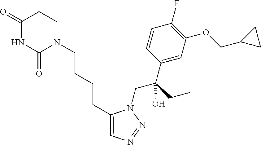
C1(=O)NC(=O)N(CCCCC2=CN=NN2CC(C2=CC(OCC3CC3)=C(F)C=C2)(CC)O)CC1
